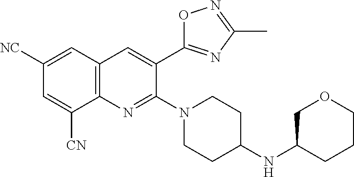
C1([NC])=CC2=C(N=C(N3CCC(NC4COCCC4)CC3)C(C3=NC(C)=NO3)=C2)C([CN])=C1
